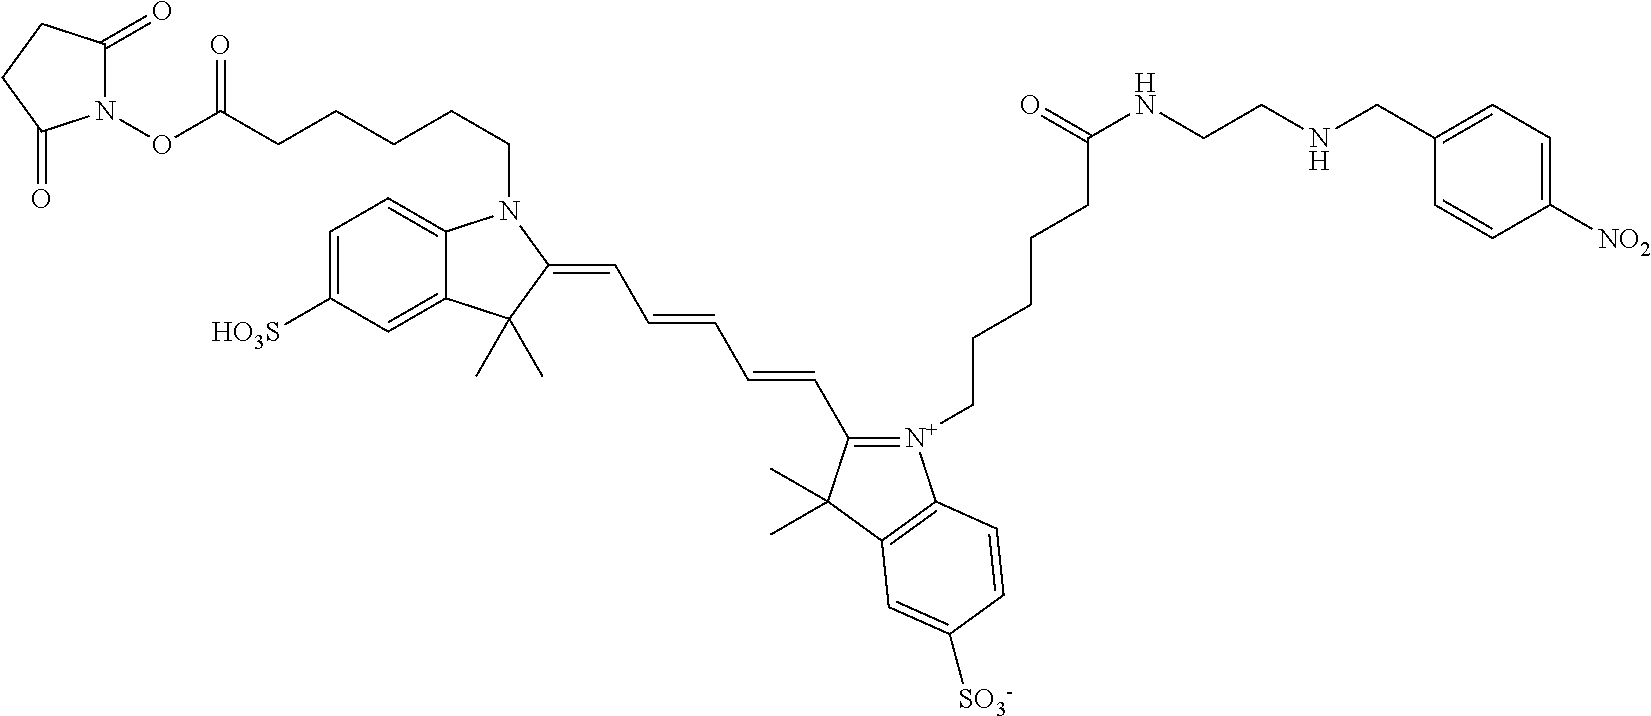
N1(OC(CCCCCN2C3=CC=C([HO3S])C=C3C(C)(C)C2=CC=CC=CC2=[N+](CCCCCC(NCCNCC3=CC=C([NO2])C=C3)=O)C3=C(C2(C)C)C=C([SO3-])C=C3)=O)C(=O)CCC1=O
